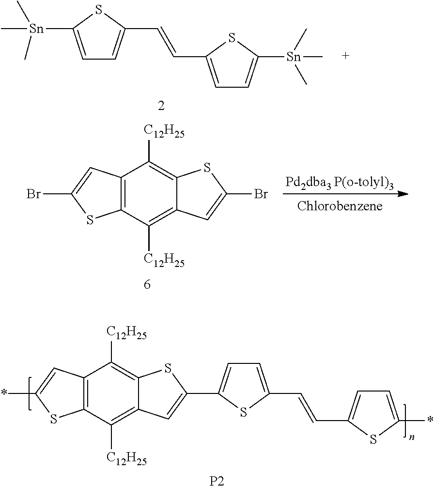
C1=C(C=CC2=CC=C([Sn](C)(C)C)S2)SC([Sn](C)(C)C)=C1.[Pd2dba3 P(o-tolyl)3].C12=C(C([C12H25])=C3C(=C1[C12H25])SC(Br)=C3)SC(Br)=C2.[P2].C1=C(C=CC2=CC=C(*)S2)SC(C2=CC3=C([C12H25])C4=C(C([C12H25])=C3S2)C=C(*)S4)=C1
